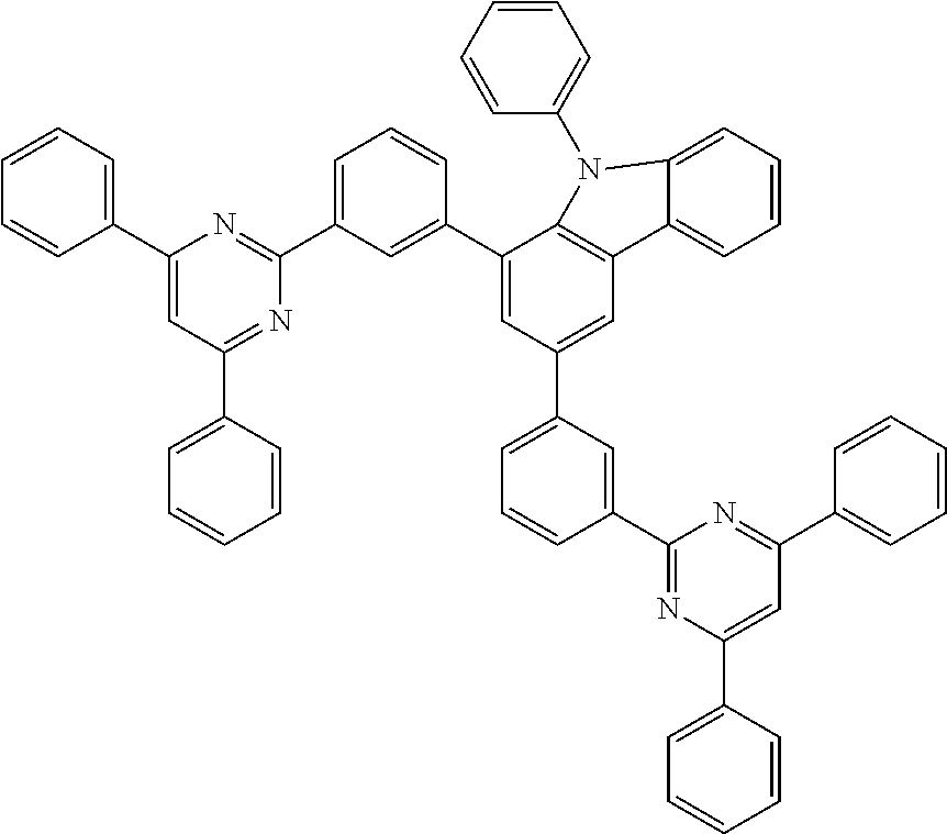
C1(C2=CC(C3=NC(C4=CC=CC=C4)=CC(C4=CC=CC=C4)=N3)=CC=C2)=CC(C2=CC=CC(C3=NC(C4=CC=CC=C4)=CC(C4=CC=CC=C4)=N3)=C2)=CC2=C1N(C1=CC=CC=C1)C1=CC=CC=C21
